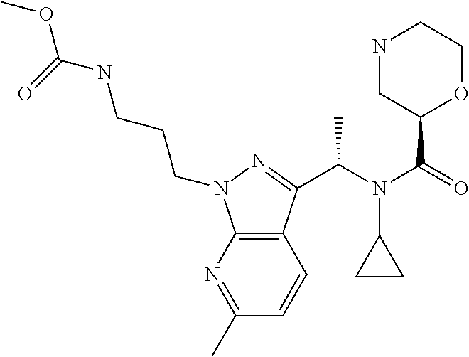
C12=C(C(C(N(C(=O)C3OCCNC3)C3CC3)C)=NN1CCCNC(OC)=O)C=CC(C)=N2
